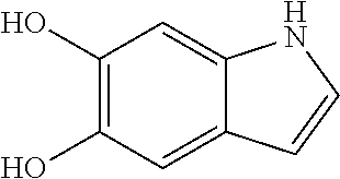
C1(O)=C(O)C=C2C(=C1)NC=C2
